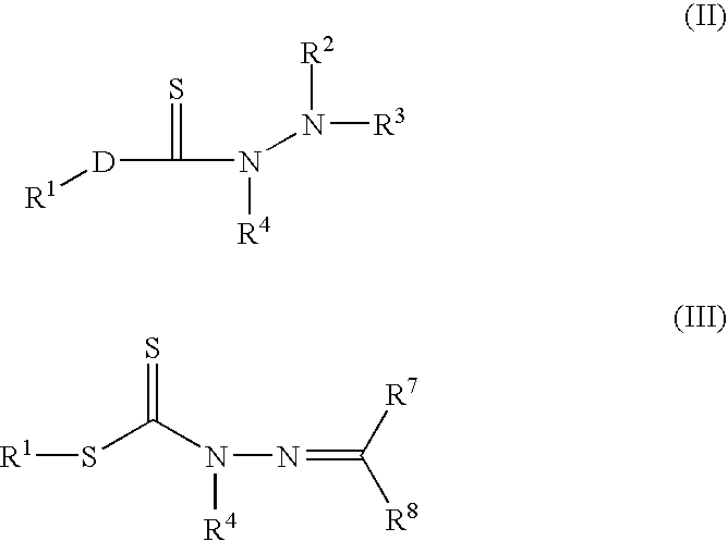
[R1][D]C(N(N([R3])[R2])[R4])=S.[R1]SC(=S)N(N=C([R7])[R8])[R4]
